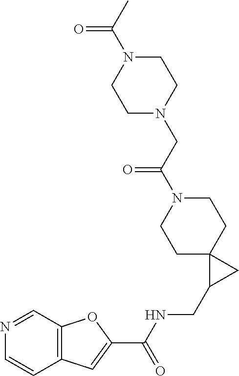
C12=C(C=NC=C1)OC(C(NCC1CC13CCN(C(CN1CCN(C(C)=O)CC1)=O)CC3)=O)=C2
